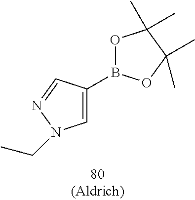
O1B(C2=CN(CC)N=C2)OC(C)(C)C1(C)C
